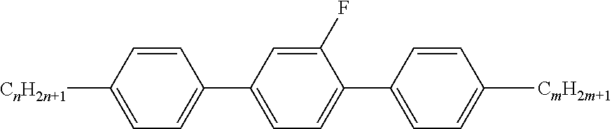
C1(C2=CC=C(C3=CC=C([CnH2n+1])C=C3)C=C2F)=CC=C([CmH2m+1])C=C1
